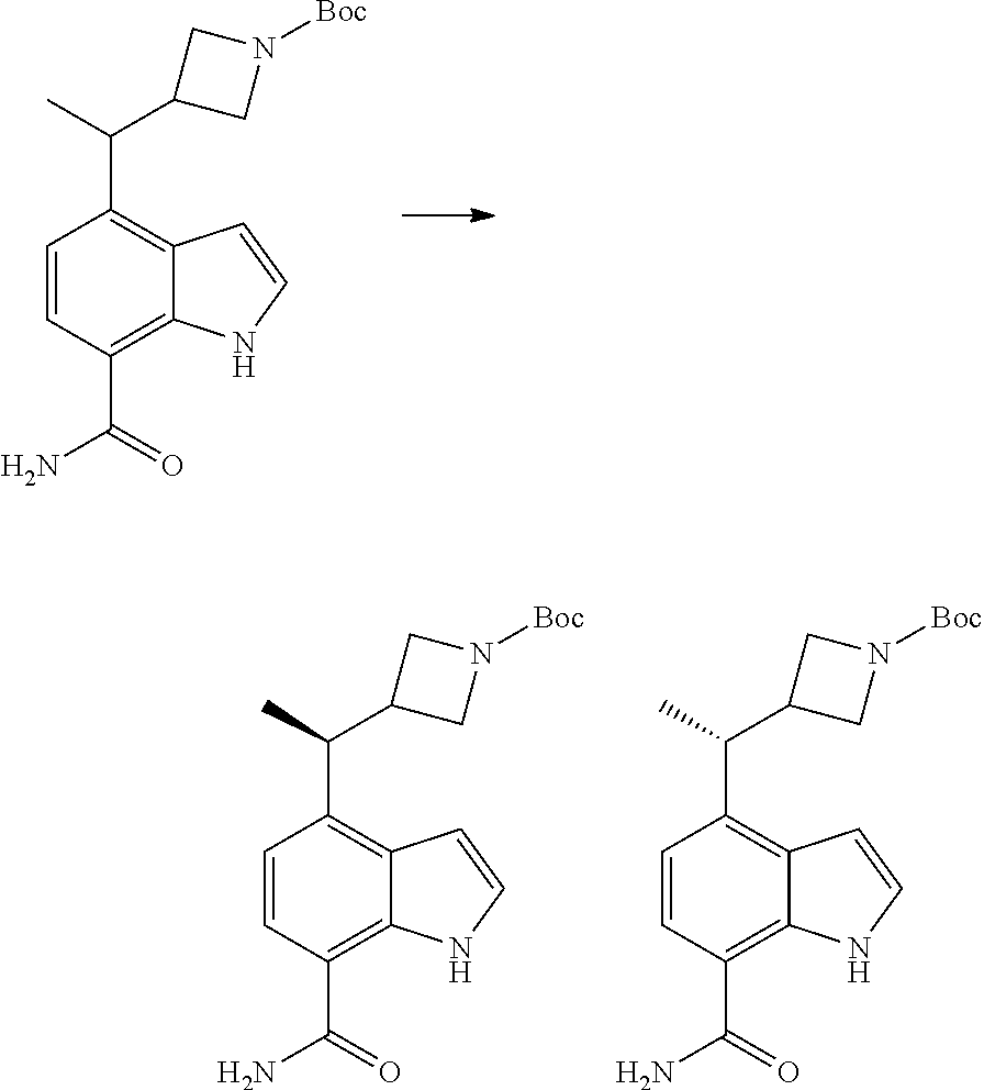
C1=CC(C(N)=O)=C2C(=C1C(C)C1CN([Boc])C1)C=CN2.C1=CC(C(N)=O)=C2C(=C1C(C)C1CN([Boc])C1)C=CN2.C1=CC(C(N)=O)=C2C(=C1C(C)C1CN([Boc])C1)C=CN2
